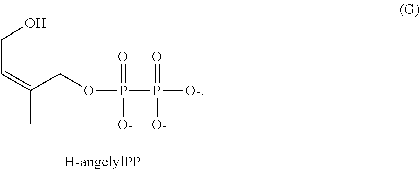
C(=C(COP(P([O-])(=O)[O-])(=O)[O-])C)CO
